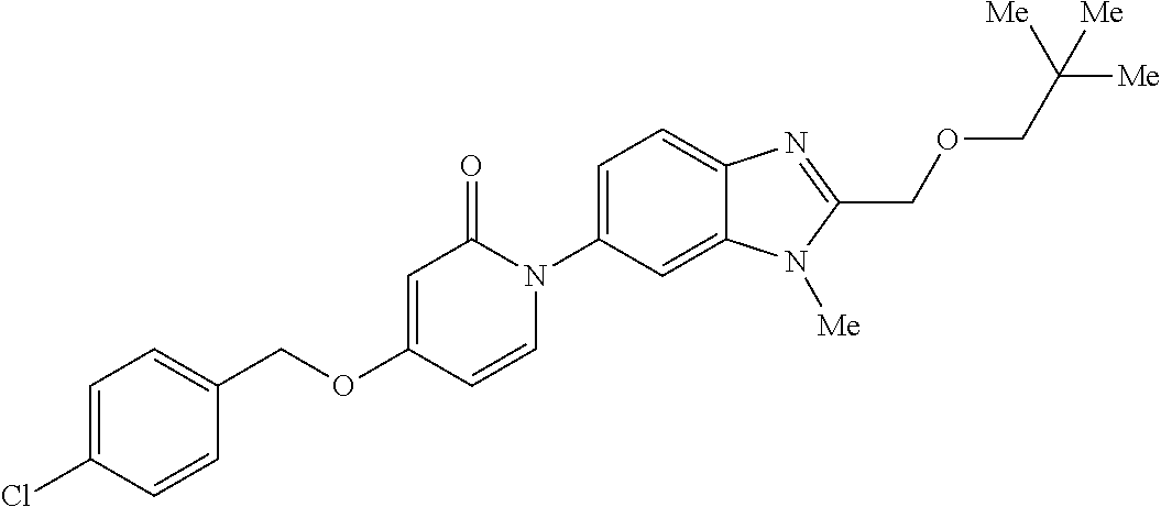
C1(COC2=CC(=O)N(C3=CC=C4C(=C3)N([Me])C(COCC([Me])([Me])[Me])=N4)C=C2)=CC=C(Cl)C=C1
